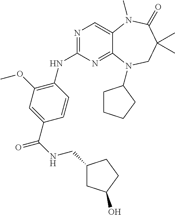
N1=C(NC2=C(OC)C=C(C(NCC3CC(O)CC3)=O)C=C2)N=C2C(=C1)N(C)C(=O)C(C)(C)CN2C1CCCC1
